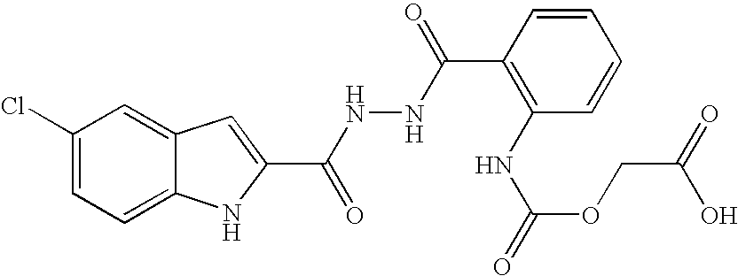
C12=CC=C(Cl)C=C1C=C(C(NNC(=O)C1=C(NC(=O)OCC(=O)O)C=CC=C1)=O)N2
